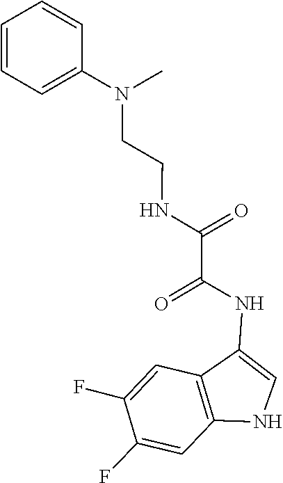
C1(F)=CC2=C(NC=C2NC(C(NCCN(C2=CC=CC=C2)C)=O)=O)C=C1F
